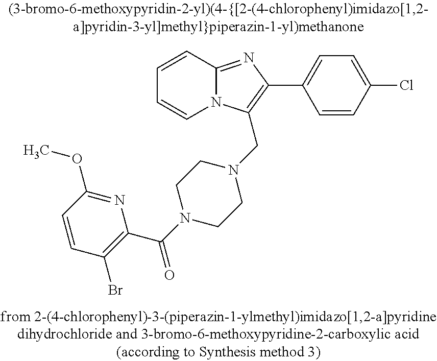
C1=CC2=NC(C3=CC=C(Cl)C=C3)=C(CN3CCN(C(C4=C(Br)C=CC(OC)=N4)=O)CC3)N2C=C1
